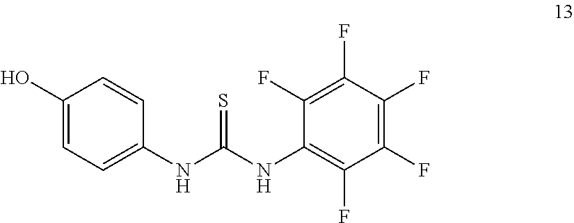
C1(O)=CC=C(NC(NC2=C(F)C(F)=C(F)C(F)=C2F)=S)C=C1
